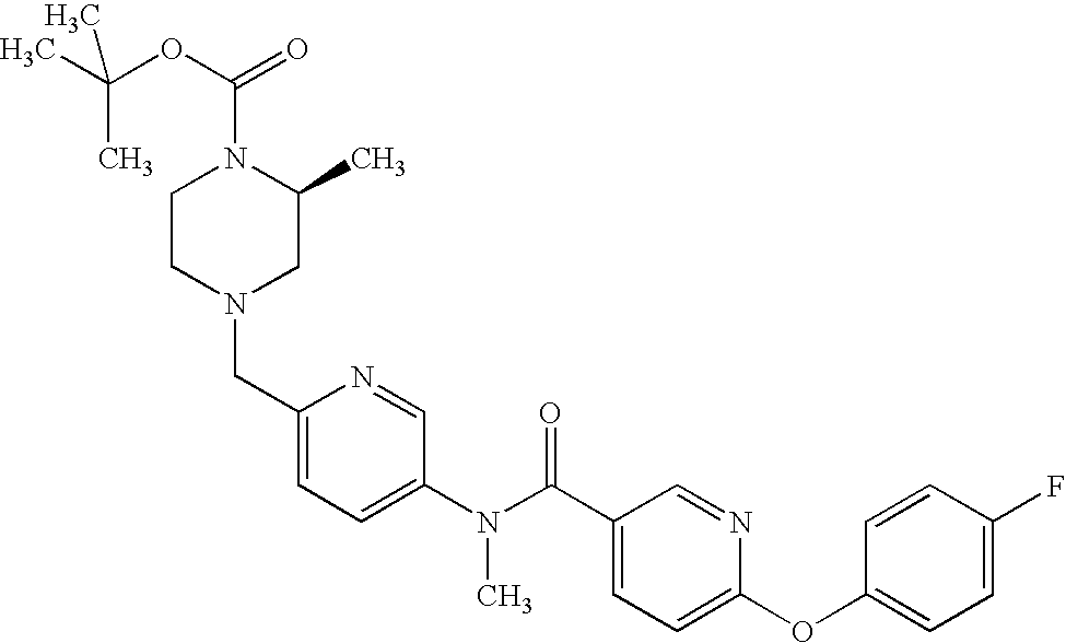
CC(OC(=O)N1CCN(CC2=CC=C(N(C(C3=CC=C(OC4=CC=C(F)C=C4)N=C3)=O)C)C=N2)CC1C)(C)C
